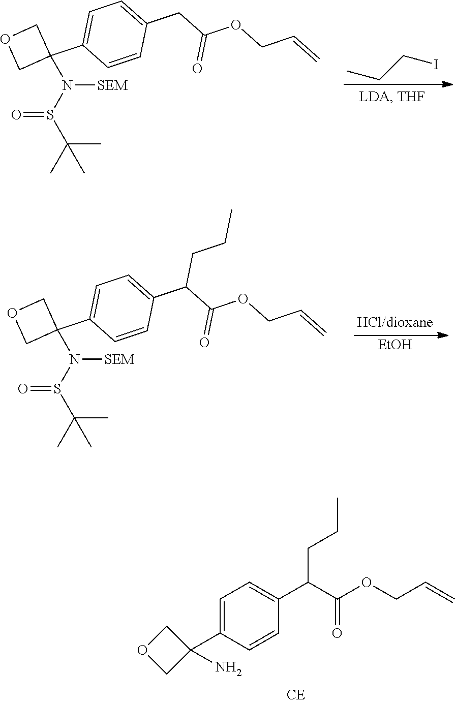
C1=C(C2(N)COC2)C=CC(C(C(OCC=C)=O)CCC)=C1.C1=C(C2(N(S(C(C)(C)C)=O)[SEM])COC2)C=CC(CC(OCC=C)=O)=C1.CCCI.C1=C(C2(N(S(C(C)(C)C)=O)[SEM])COC2)C=CC(C(C(OCC=C)=O)CCC)=C1.[EtOH]
